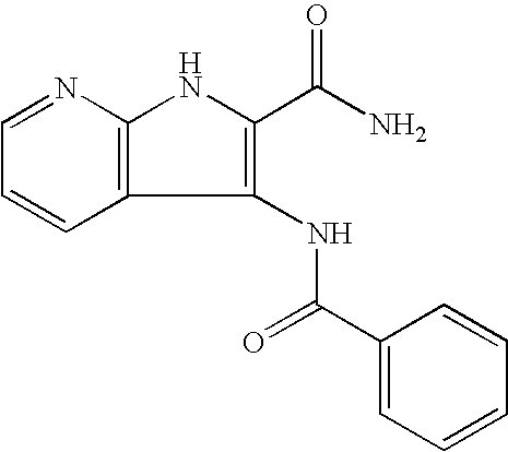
C12=C(N=CC=C1)NC(C(N)=O)=C2NC(=O)C1=CC=CC=C1
